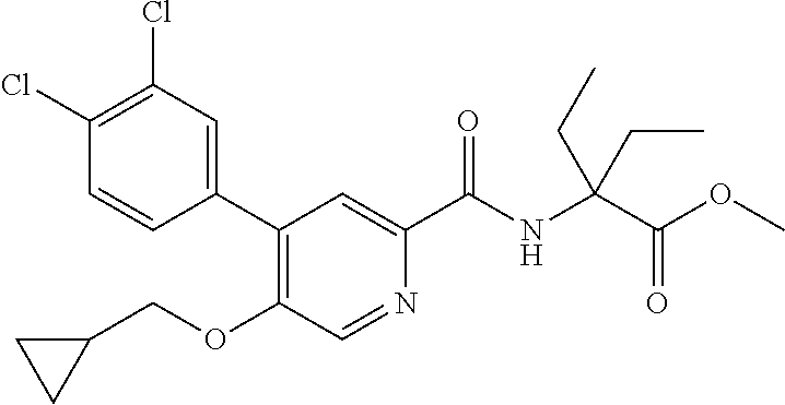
C1=CC(C2=C(OCC3CC3)C=NC(C(NC(C(=O)OC)(CC)CC)=O)=C2)=CC(Cl)=C1Cl
